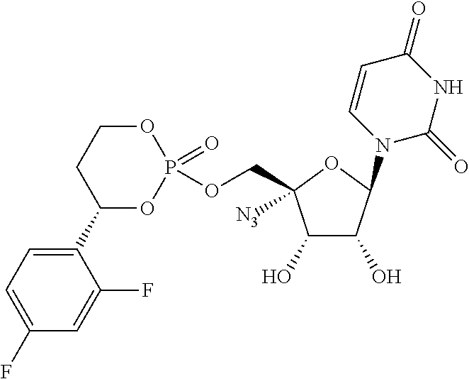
C1(O)C(O)C(N2C=CC(=O)NC2=O)OC1(COP1(=O)OCCC(C2=CC=C(F)C=C2F)O1)[N3]
